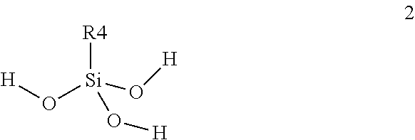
O([Si](O[H])([R4])O[H])[H]
